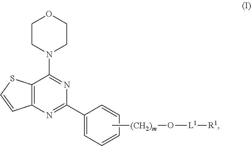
N1(C2=NC(C3=CC=CC=C3)=NC3=C2SC=C3)CCOCC1.C[(CH2)m]O[L1][R1]
